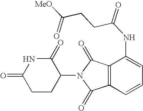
N1C(=O)CCC(N2C(=O)C3=C(C2=O)C(NC(CCC([MeO])=O)=O)=CC=C3)C1=O
